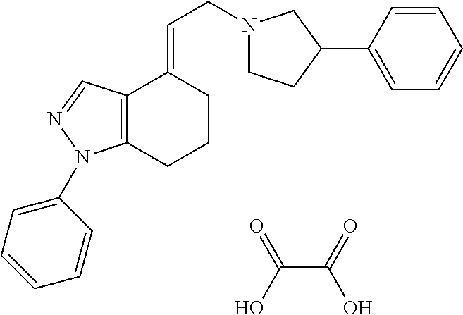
C12=C(CCCC1=CCN1CCC(C3=CC=CC=C3)C1)N(C1=CC=CC=C1)N=C2.O=C(O)C(=O)O
